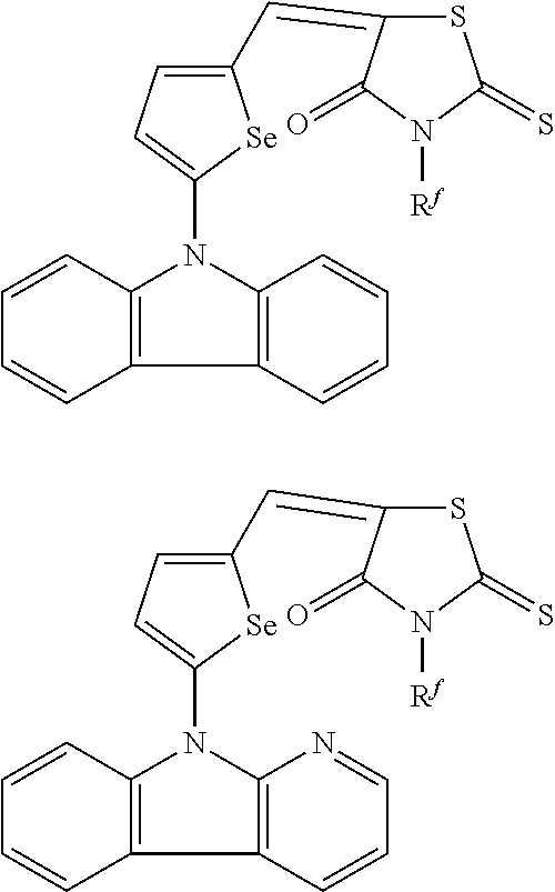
C12=C(C=CC=C1)C1=C(N2C2=CC=C(C=C3SC(=S)N([Rf])C3=O)[Se]2)C=CC=C1.C12=C(C=CC=N1)C1=C(N2C2=CC=C(C=C3SC(=S)N([Rf])C3=O)[Se]2)C=CC=C1
